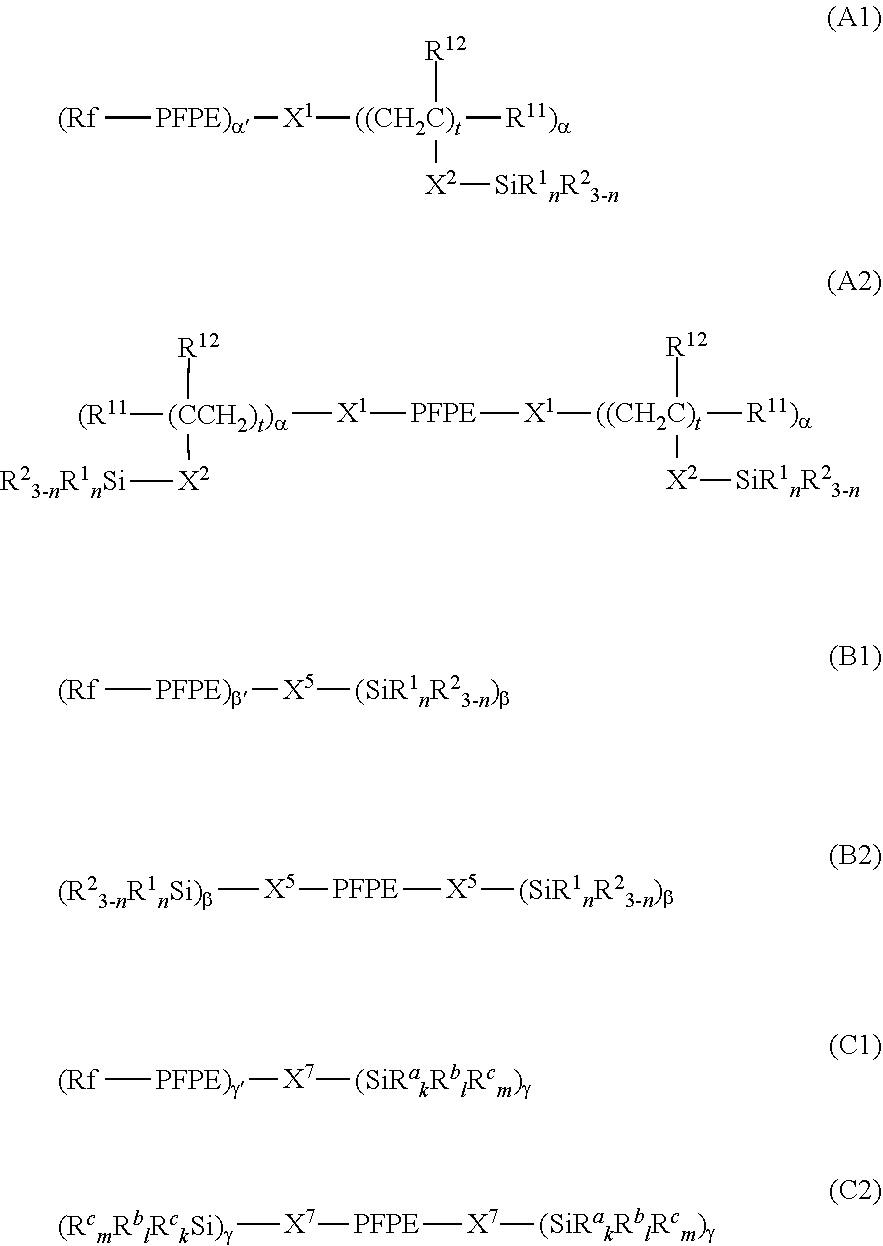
[(Rf][PFPE)a][X1][((CH2C)t]([R12])([X2][SiR1nR23-n])[R11)a].[X1]([((CH2C)t]([R12])([X2][SiR1nR23-n])[R11)a])[PFPE][X1][(CCH2)t)a]([(R11])([R12])[X2][R23-nR1nSi].[(Rf][PFPE)b][X5][(SiR1nR23-n)b].[(R23-nR1nSi)b][X5][PFPE][X5][(SiR1nR23-n)b].[(Rf][PFPE)g][X7][(SiRakRblRcm)g].[(RcmRblRckSi)g][X7][PFPE][X7][(SiRakRblRcm)g]
